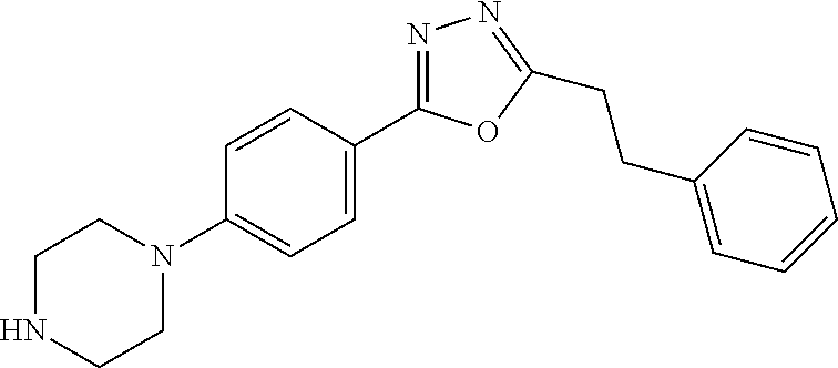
C1=CC(N2CCNCC2)=CC=C1C1=NN=C(CCC2=CC=CC=C2)O1
